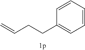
C1=CC=CC(CCC=C)=C1
